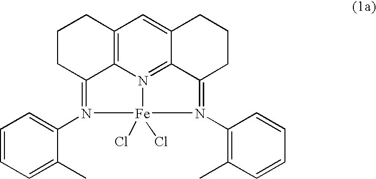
C12=C3N4=C5C(=C1)CCCC5=N(C1=C(C)C=CC=C1)[Fe]4(Cl)(Cl)N(C1=CC=CC=C1C)=C3CCC2
